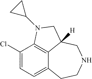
C1(Cl)=CC=C2C3=C1N(C1CC1)CC3([H])CNCC2
